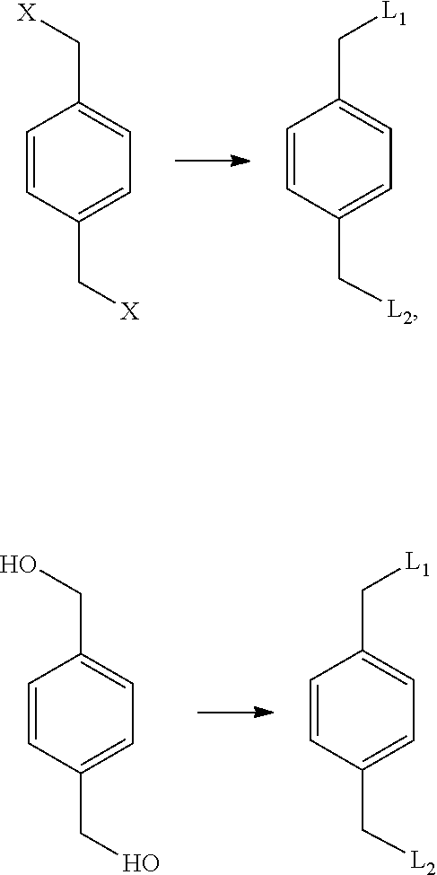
C1=CC(C[L2])=CC=C1C[L1].C1=CC(C[X])=CC=C1C[X].C1=CC(C[L2])=CC=C1C[L1].C1=CC(CO)=CC=C1CO
